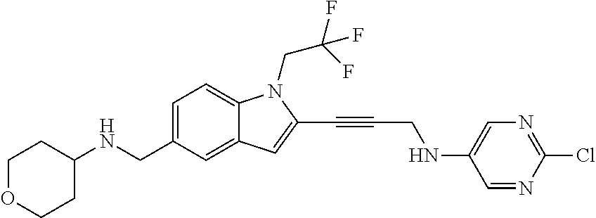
C1=C(CNC2CCOCC2)C=C2C(=C1)N(CC(F)(F)F)C(C#CCNC1=CN=C(Cl)N=C1)=C2
